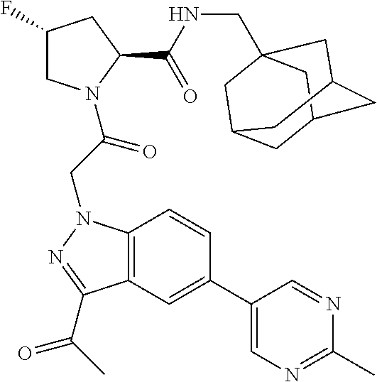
C12=C(N(CC(=O)N3CC(F)CC3C(NCC34CC5CC(CC(C3)C5)C4)=O)N=C1C(=O)C)C=CC(C1=CN=C(C)N=C1)=C2
